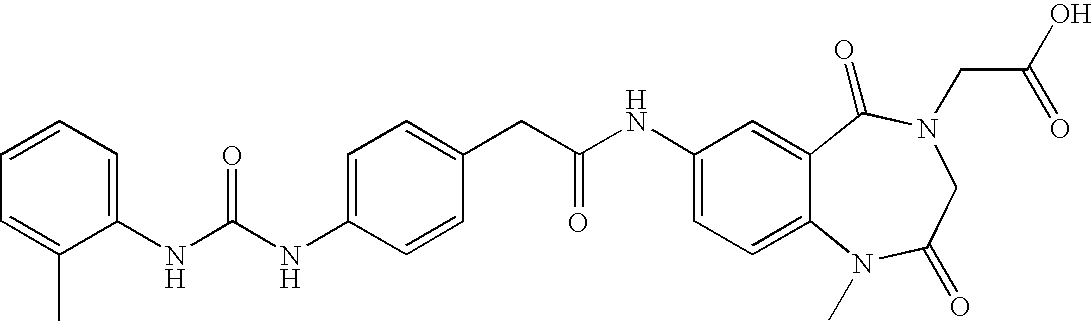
N(C1=CC=C(CC(NC2=CC=C3C(=C2)C(=O)N(CC(O)=O)CC(=O)N3C)=O)C=C1)C(NC1=CC=CC=C1C)=O
